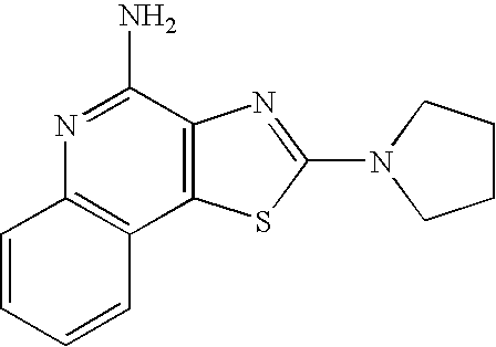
N1=C(N)C2=C(C3=C1C=CC=C3)SC(N1CCCC1)=N2
